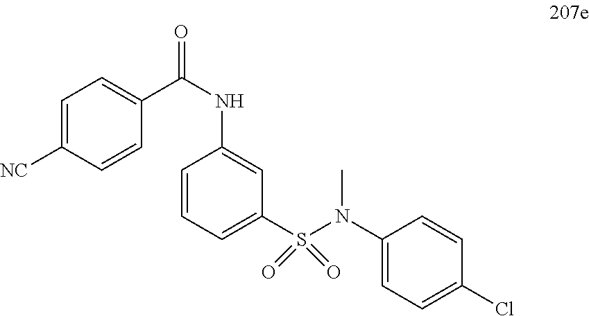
C1=C([NC])C=CC(C(=O)NC2=CC(S(N(C)C3=CC=C(Cl)C=C3)(=O)=O)=CC=C2)=C1
